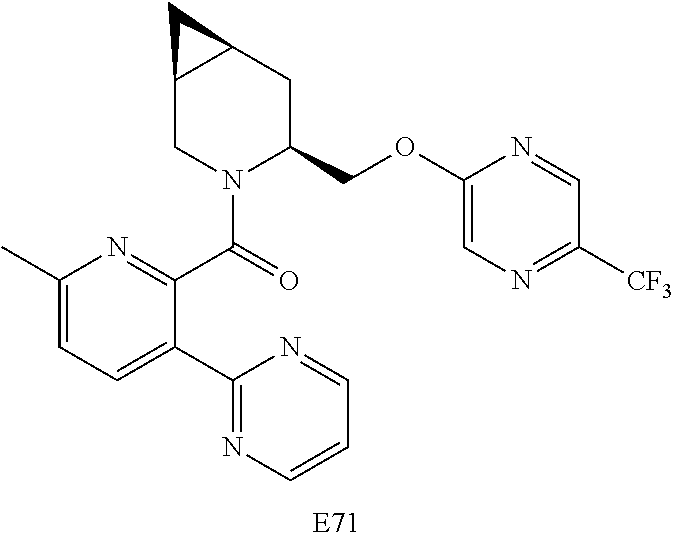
C1(C)=CC=C(C2=NC=CC=N2)C(C(=O)N2C(COC3=CN=C([CF3])C=N3)CC3C(C2)C3)=N1
